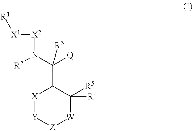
[X]1[Y][Z][W]C([R5])([R4])C1C(N([R2])[X2][X1][R1])([Q])[R3]
